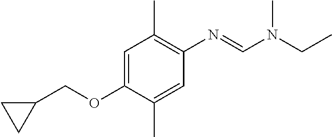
C1(COC2=CC(C)=C(N=CN(C)CC)C=C2C)CC1
